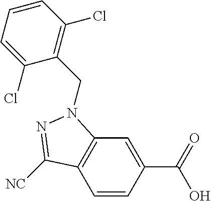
C1=CC(C(=O)O)=CC2=C1C([NC])=NN2CC1=C(Cl)C=CC=C1Cl
